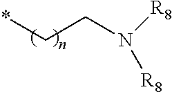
*CCN([R8])[R8]
